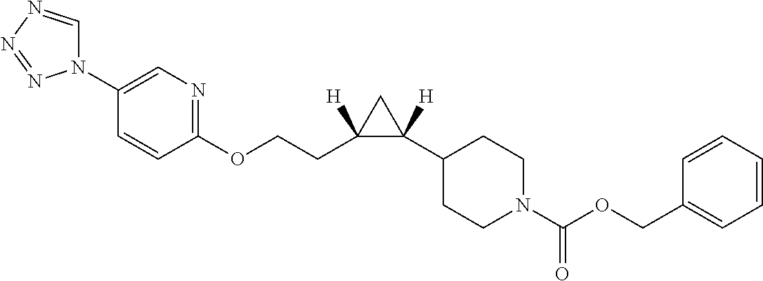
N1(C2=CN=C(OCCC3([H])C([H])(C4CCN(C(OCC5=CC=CC=C5)=O)CC4)C3)C=C2)C=NN=N1
